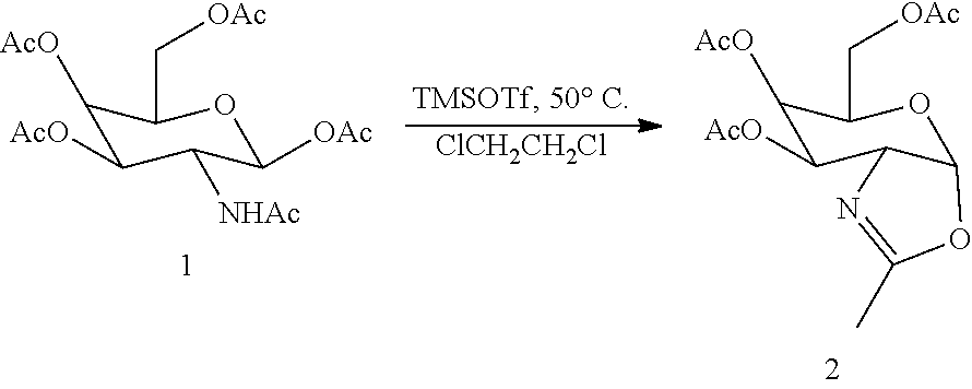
[ClCH2CH2Cl].C1([AcO])C([AcO])C([NHAc])C([OAc])OC1C[OAc].C1([AcO])C([AcO])C2C(OC1C[OAc])OC(C)=N2
